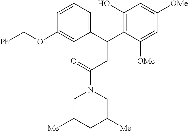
C1C([Me])CC([Me])CN1C(=O)CC(C1=C(O)C=C([OMe])C=C1[OMe])C1=CC=CC(OC[Ph])=C1
